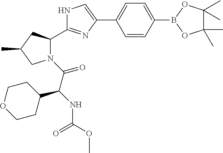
C1(C2=CC=C(B3OC(C)(C)C(C)(C)O3)C=C2)=CNC(C2N(C(=O)C(C3CCOCC3)NC(=O)OC)CC(C)C2)=N1
